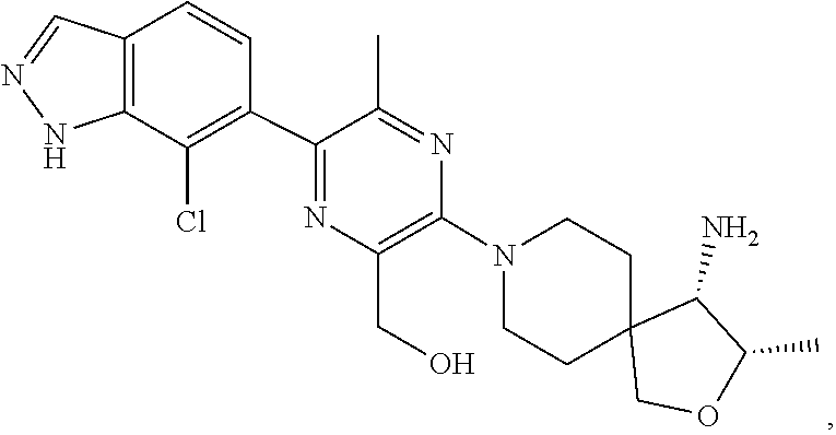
C1CN(C2=C(CO)N=C(C3=C(Cl)C4=C(C=C3)C=NN4)C(C)=N2)CCC12COC(C)C2N
